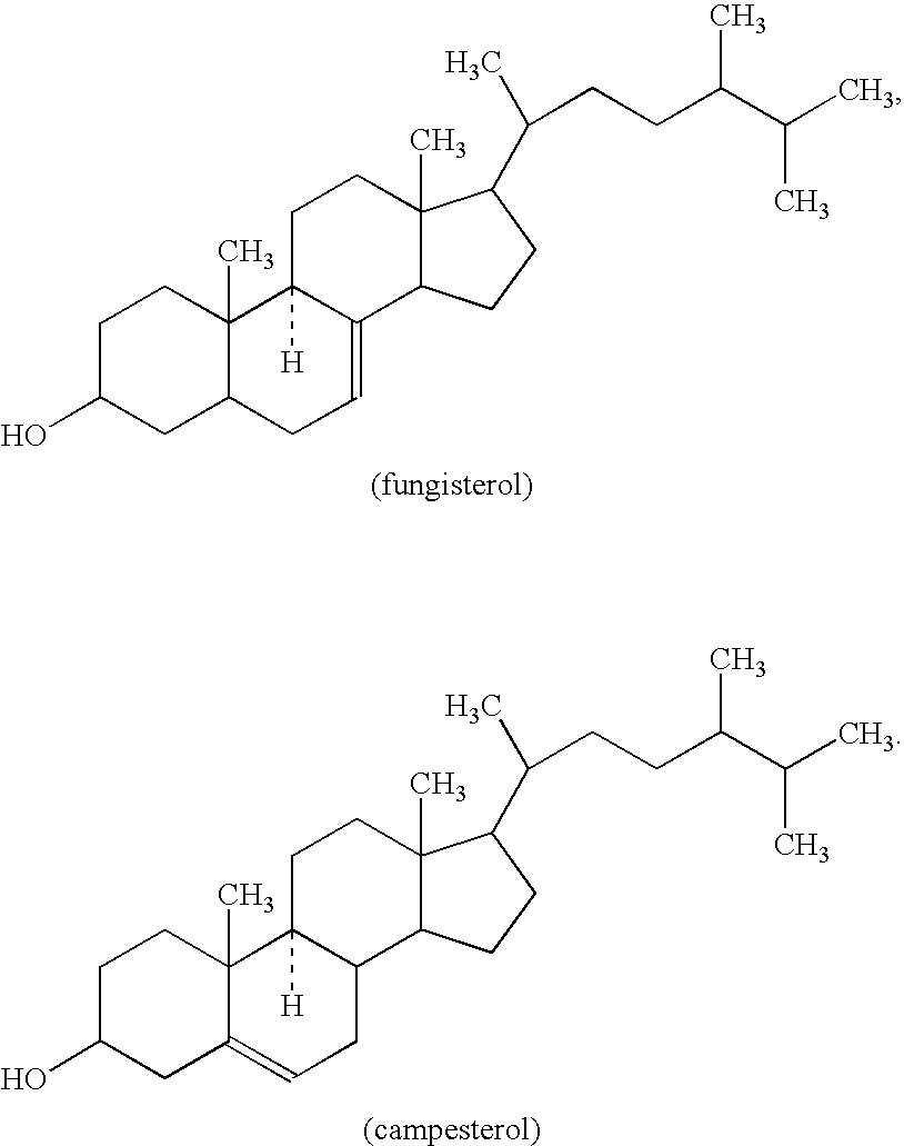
C1C(O)CC2C(C)(C1)C1([H])C(=CC2)C2C(C)(CC1)C(C(CCC(C(C)C)C)C)CC2.C1C(O)CC2=CCC3C([H])(C2(C)C1)CCC1(C)C3CCC1C(CCC(C(C)C)C)C
